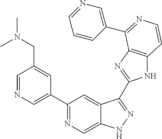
C1=NC=C(C2=NC=C3C(=C2)C(C2=NC4=C(N2)C=CN=C4C2=CN=CC=C2)=NN3)C=C1CN(C)C
